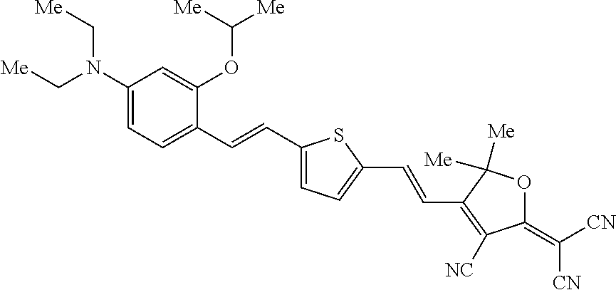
C1(N(C[Me])C[Me])=CC=C(C=CC2=CC=C(C=CC3=C([NC])C(=C([CN])[CN])OC3([Me])[Me])S2)C(OC([Me])[Me])=C1
